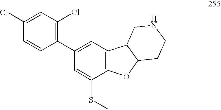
C1=C(Cl)C=CC(C2=CC3=C(C(SC)=C2)OC2C3CNCC2)=C1Cl
